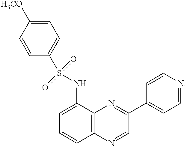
C1=C(NS(C2=CC=C([H3CO])C=C2)(=O)=O)C2=C(C=C1)N=CC(C1=CC=NC=C1)=N2
